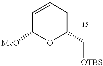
C1=CCC(C[OTBS])OC1[MeO]
